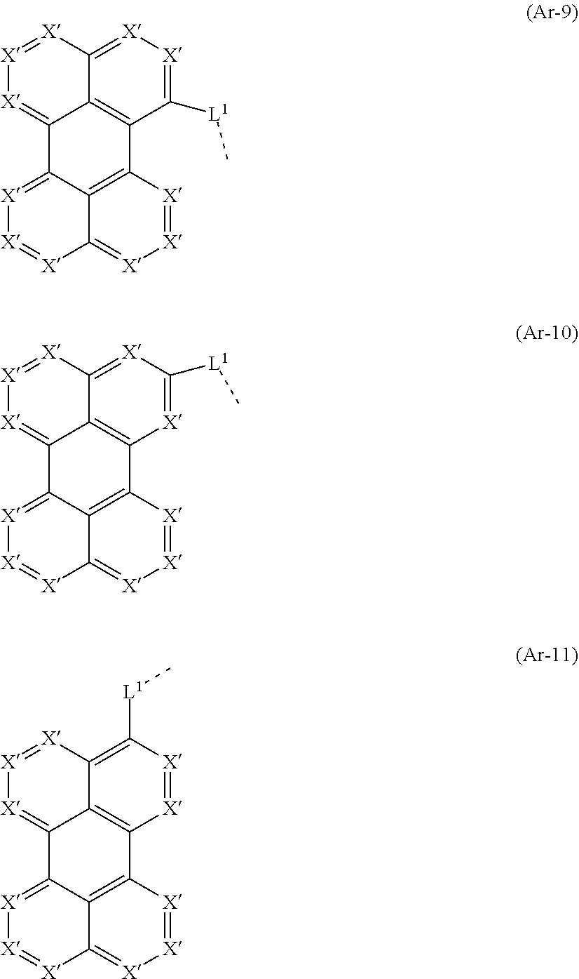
C12=[X][X]=[X]C3=[X][X]=C([L1]C)C(=C13)C1=C3C2=[X][X]=[X]C3=[X][X]=[X]1.C12=[X][X]=[X]C3=[X]C([L1]C)=[X]C(=C13)C1=C3C2=[X][X]=[X]C3=[X][X]=[X]1.C12=[X][X]=[X]C3=C([L1]C)[X]=[X]C(=C13)C1=C3C2=[X][X]=[X]C3=[X][X]=[X]1
